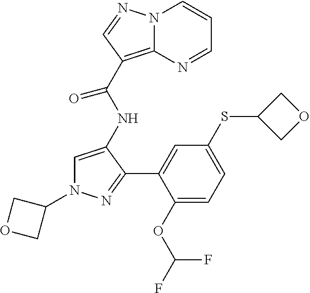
C1(N2C=C(NC(C3=C4N(C=CC=N4)N=C3)=O)C(C3=CC(SC4COC4)=CC=C3OC(F)F)=N2)COC1
